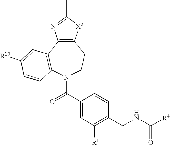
C12=C(C3=C(N(C(=O)C4=CC([R1])=C(CNC([R4])=O)C=C4)CC1)C=CC([R10])=C3)N=C(C)[X2]2
